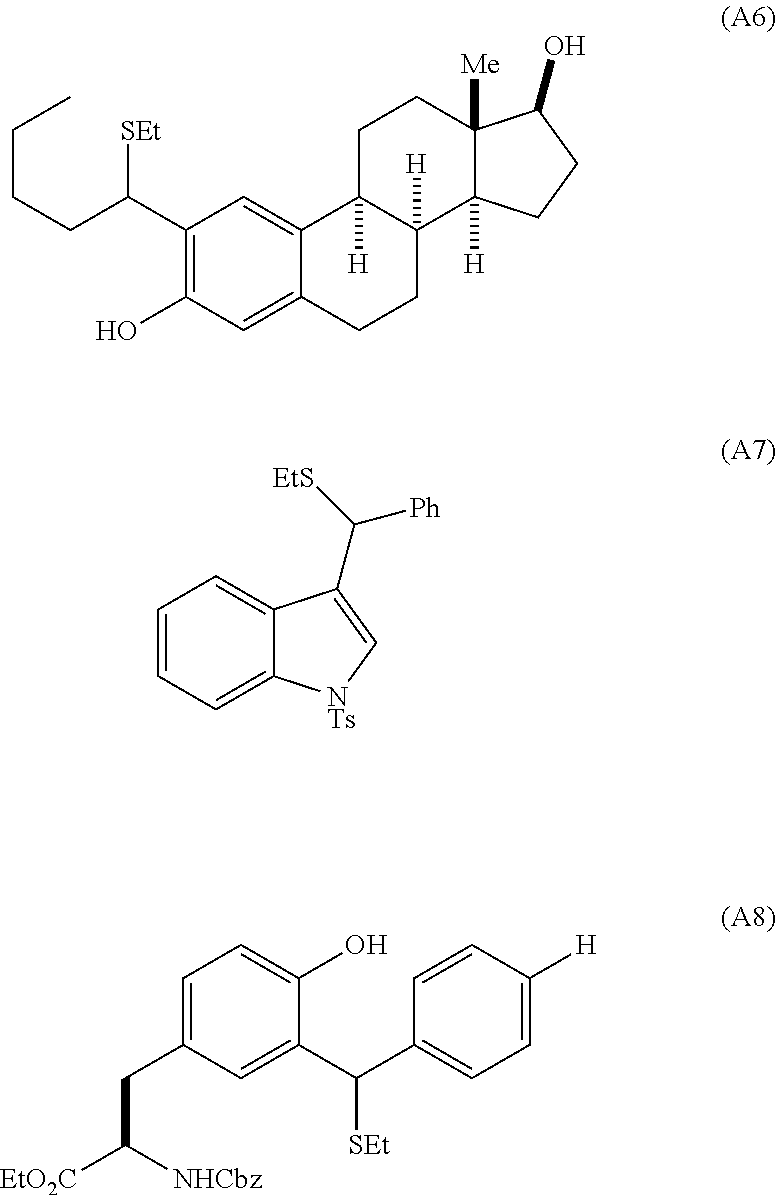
C1(C([SEt])CCCC)=C(O)C=C2C(=C1)C1([H])C([H])(CC2)C2([H])C([Me])(CC1)C(O)CC2.C1=CC=C2C(=C1)C(C([Ph])[EtS])=C[NTs]2.C1=C(CC([NHCbz])[EtO2C])C=C(C([SEt])C2=CC=C([H])C=C2)C(O)=C1
